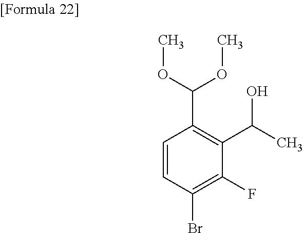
C1=CC(Br)=C(F)C(C(C)O)=C1C(OC)OC
